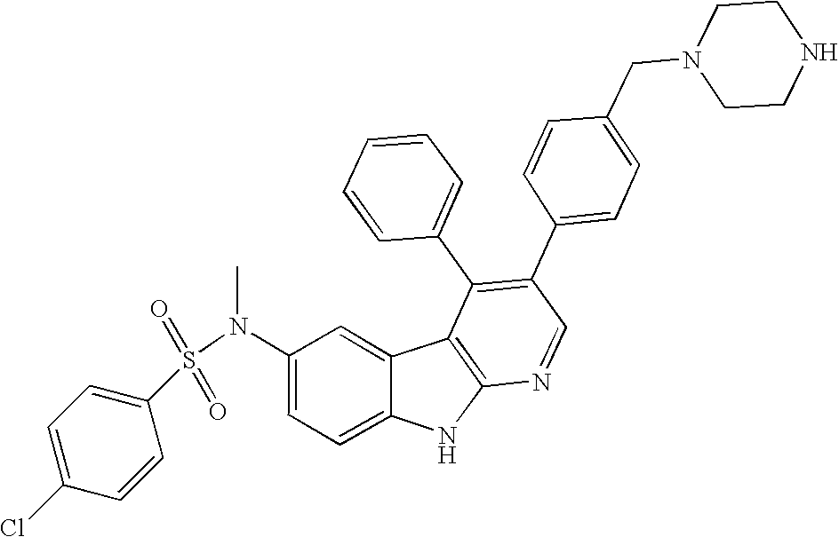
N(C1=CC=C2C(=C1)C1=C(N2)N=CC(C2=CC=C(CN3CCNCC3)C=C2)=C1C1=CC=CC=C1)(S(=O)(=O)C1=CC=C(Cl)C=C1)C
